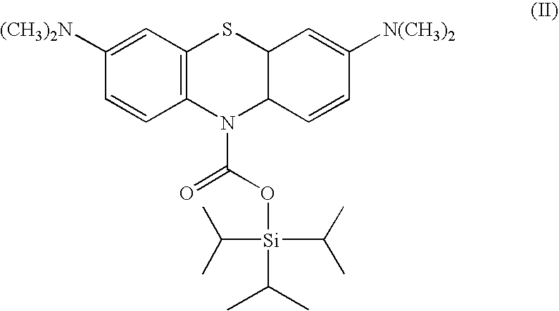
C1=C([(CH3)2N])C=CC2=C1SC1C(N2C(O[Si](C(C)C)(C(C)C)C(C)C)=O)C=CC([N(CH3)2])=C1
